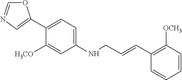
C1(C2=CN=CO2)=CC=C(NCC=CC2=C([OCH3])C=CC=C2)C=C1[H3CO]
